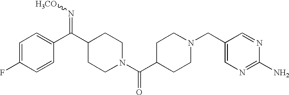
C1=C(F)C=CC(C(C2CCN(C(C3CCN(CC4=CN=C(N)N=C4)CC3)=O)CC2)=N[H3CO])=C1
